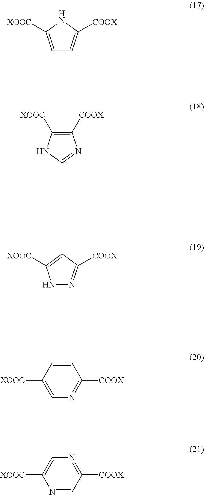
C1=C([XOOC])NC([COOX])=C1.C1([COOX])=C([XOOC])NC=N1.N1N=C([COOX])C=C1[XOOC].C1=CC([XOOC])=CN=C1[COOX].N1=C([COOX])C=NC([XOOC])=C1
